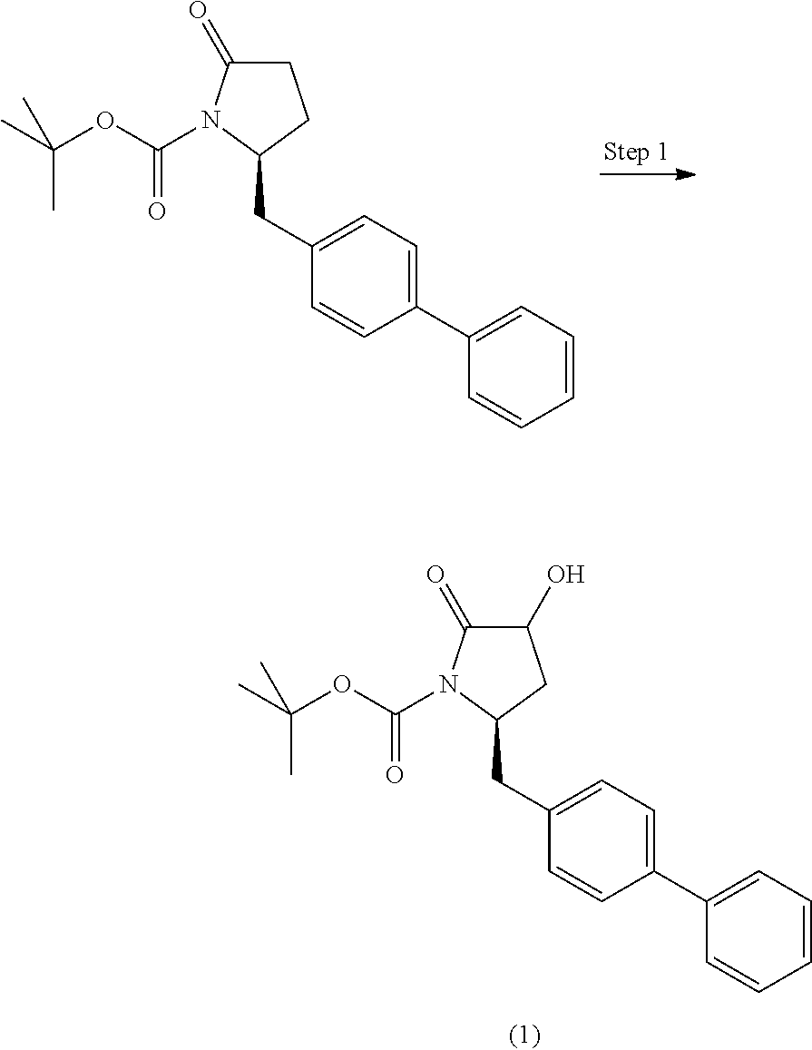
C1(CC2CCC(=O)N2C(OC(C)(C)C)=O)=CC=C(C2=CC=CC=C2)C=C1.C1(CC2CC(O)C(=O)N2C(OC(C)(C)C)=O)=CC=C(C2=CC=CC=C2)C=C1
